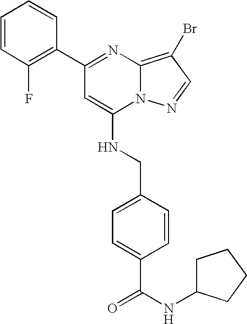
C1(C2=NC3=C(Br)C=NN3C(NCC3=CC=C(C(NC4CCCC4)=O)C=C3)=C2)=C(F)C=CC=C1
